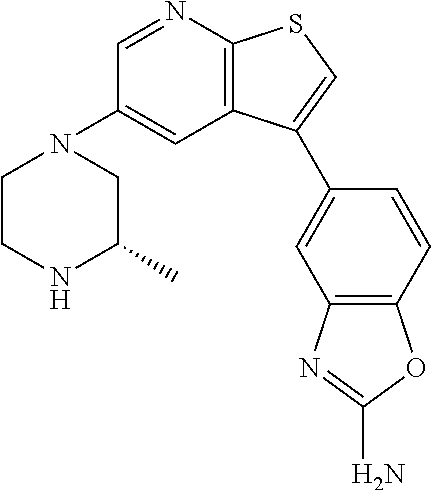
C12=C(C=C(N3CCNC(C)C3)C=N1)C(C1=CC3=C(C=C1)OC(N)=N3)=CS2
